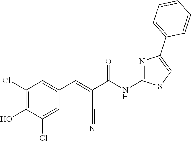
C1(Cl)=C(O)C(Cl)=CC(C=C(C(NC2=NC(C3=CC=CC=C3)=CS2)=O)C#N)=C1
